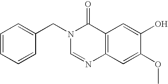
C1=CC=CC(CN2C=NC3=C(C2=O)C=C(O)C(OC)=C3)=C1
